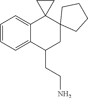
C1=CC=C2C(=C1)C1(C3(CC2CCN)CCCC3)CC1
